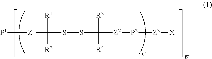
[P1][Z1]C([R2])([R1])SSC([R4])([R3])[Z2][P2][Z3][X1]
